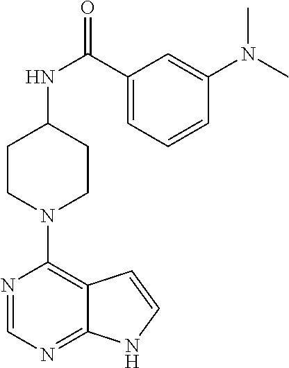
C1CN(C2=C3C(=NC=N2)NC=C3)CCC1NC(=O)C1=CC=CC(N(C)C)=C1
